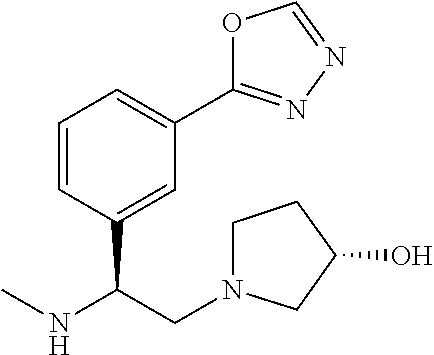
C1=CC(C(CN2CCC(O)C2)NC)=CC(C2=NN=CO2)=C1
